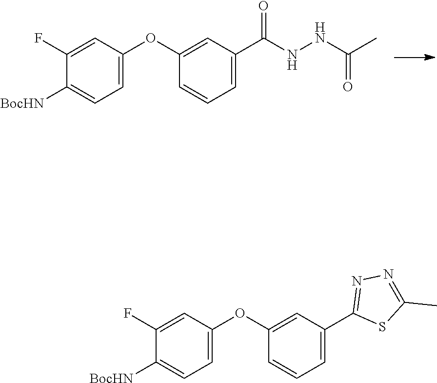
N(C(=O)C)NC(C1=CC=CC(OC2=CC=C([BocHN])C(F)=C2)=C1)=O.N1=C(C2=CC=CC(OC3=CC=C([BocHN])C(F)=C3)=C2)SC(C)=N1
